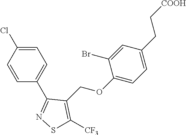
C1=C(Cl)C=CC(C2=NSC([CF3])=C2COC2=CC=C(CC[COOH])C=C2Br)=C1
